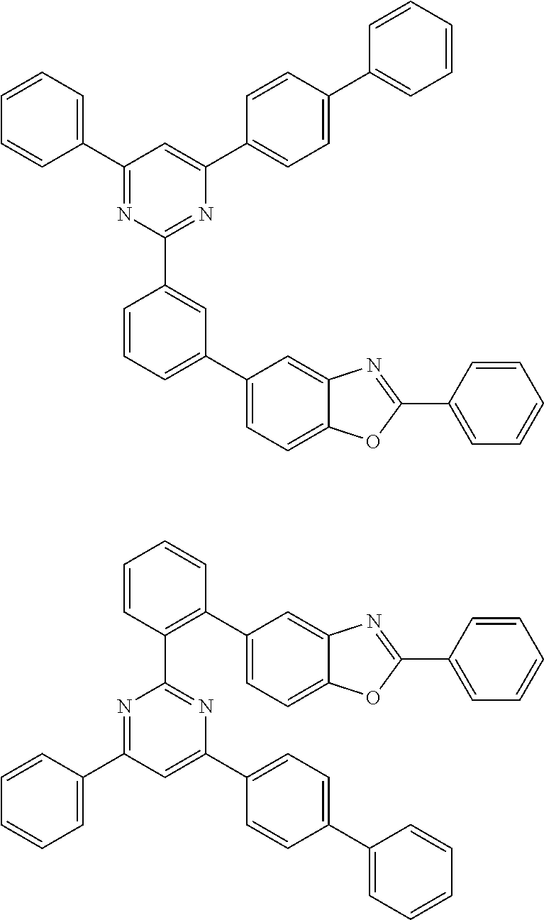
C1(C2=CC=CC=C2)=NC(C2=CC(C3=CC=C4C(=C3)N=C(C3=CC=CC=C3)O4)=CC=C2)=NC(C2=CC=C(C3=CC=CC=C3)C=C2)=C1.C1(C2=CC=CC=C2)=NC(C2=C(C3=CC=C4C(=C3)N=C(C3=CC=CC=C3)O4)C=CC=C2)=NC(C2=CC=C(C3=CC=CC=C3)C=C2)=C1
